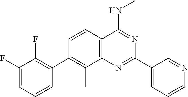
C1(C2=C(F)C(F)=CC=C2)=C(C)C2=C(C=C1)C(NC)=NC(C1=CC=CN=C1)=N2
